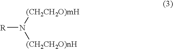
[R]N([(CH2CH2O)mH])[(CH2CH2O)nH]
